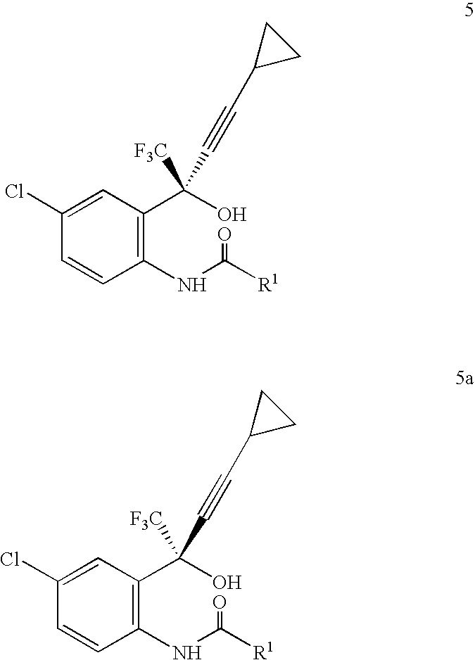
C1(NC([R1])=O)=C(C(O)([F3C])C#CC2CC2)C=C(Cl)C=C1.C1(NC([R1])=O)=C(C(O)([F3C])C#CC2CC2)C=C(Cl)C=C1
